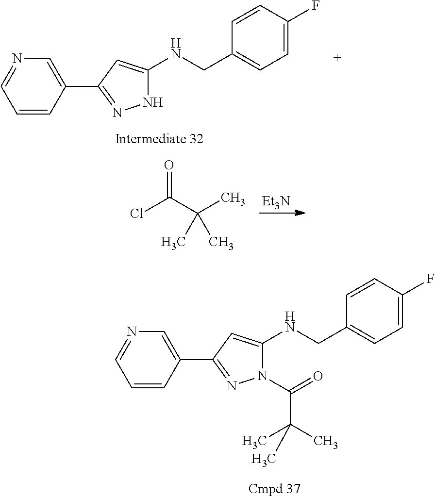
C1=CC(C2=NNC(NCC3=CC=C(F)C=C3)=C2)=CN=C1.[Et3N].ClC(=O)C(C)(C)C.C1=CC(C2=NN(C(=O)C(C)(C)C)C(NCC3=CC=C(F)C=C3)=C2)=CN=C1
